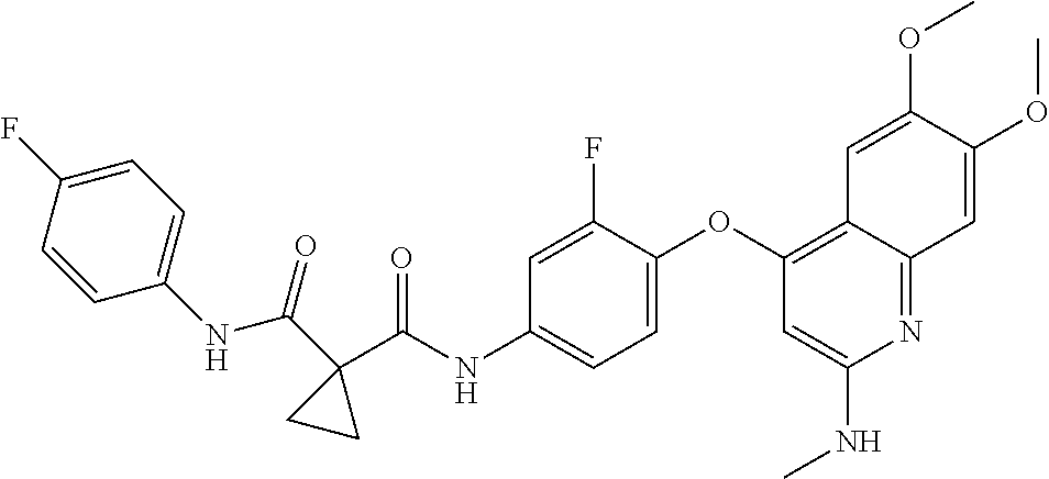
C1=C(OC2=C3C(=NC(NC)=C2)C=C(OC)C(OC)=C3)C(F)=CC(NC(C2(C(=O)NC3=CC=C(F)C=C3)CC2)=O)=C1
